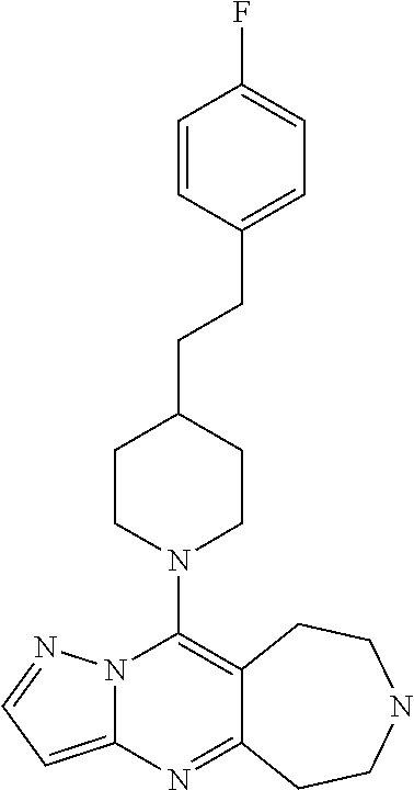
N12C(=CC=N1)N=C1C(=C2N2CCC(CCC3=CC=C(F)C=C3)CC2)CCNCC1
